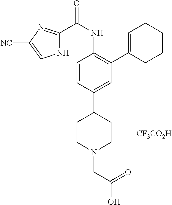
N1C(C(NC2=C(C3=CCCCC3)C=C(C3CCN(CC(=O)O)CC3)C=C2)=O)=NC([NC])=C1.[CF3CO2H]
